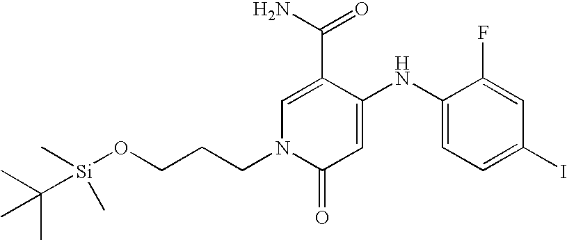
C1(C(=O)N)=CN(CCCO[Si](C(C)(C)C)(C)C)C(=O)C=C1NC1=CC=C(I)C=C1F
